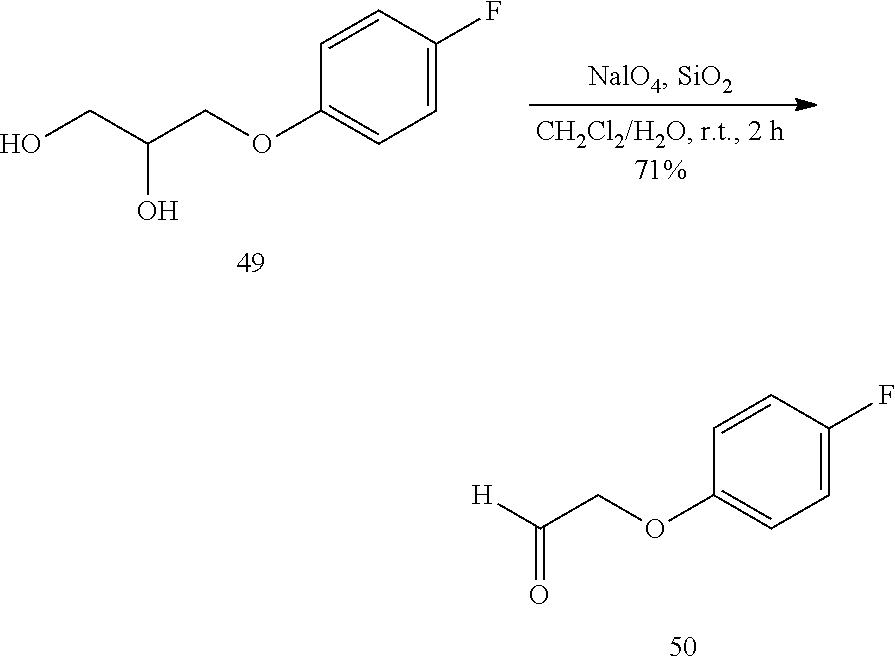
C1=C(F)C=CC(OCC([H])=O)=C1.C1=C(F)C=CC(OCC(CO)O)=C1
